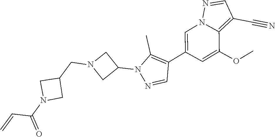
C1=C(C2=C(C)N(C3CN(CC4CN(C(=O)C=C)C4)C3)N=C2)C=C(OC)C2=C(C#N)C=NN12
